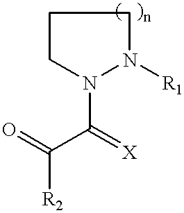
C1CN(C(C(=O)[R2])=[X])N([R1])C1
